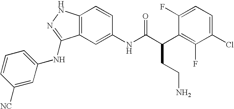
C12=C(C=C(NC(C(C3=C(F)C(Cl)=CC=C3F)CCN)=O)C=C1)C(NC1=CC=CC([NC])=C1)=NN2
